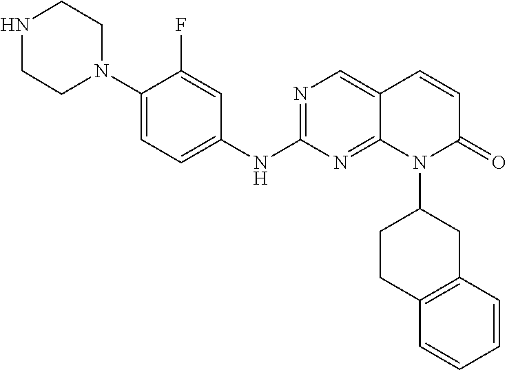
N1=C(NC2=CC=C(N3CCNCC3)C(F)=C2)N=C2C(=C1)C=CC(=O)N2C1CCC2=C(C1)C=CC=C2
